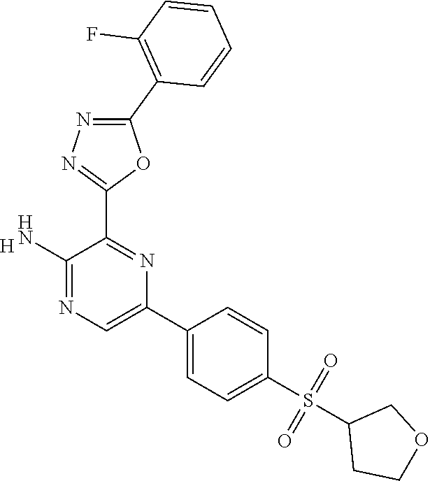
[H].C1(N)=NC=C(C2=CC=C(S(=O)(=O)C3CCOC3)C=C2)N=C1C1=NN=C(C2=C(F)C=CC=C2)O1
